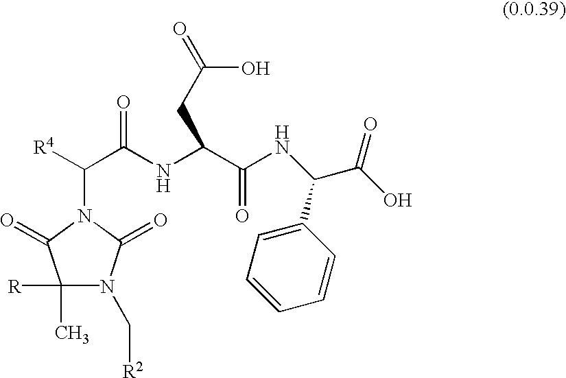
C1(C)([R])N(C[R2])C(=O)N(C(C(NC(C(NC(C2=CC=CC=C2)C(O)=O)=O)CC(O)=O)=O)[R4])C1=O
